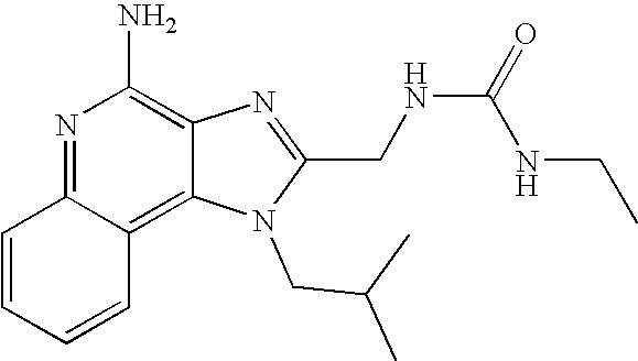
N1=C2C(=C3C(=C1N)N=C(CNC(NCC)=O)N3CC(C)C)C=CC=C2
